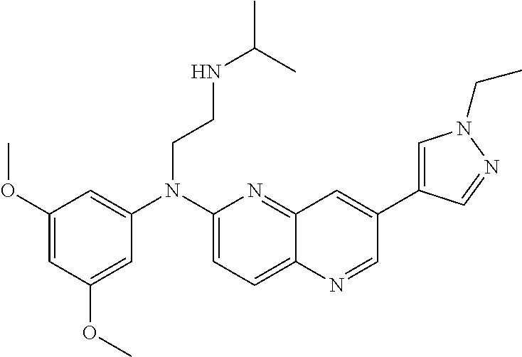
C1=C(OC)C=C(OC)C=C1N(C1=CC=C2C(=N1)C=C(C1=CN(CC)N=C1)C=N2)CCNC(C)C
